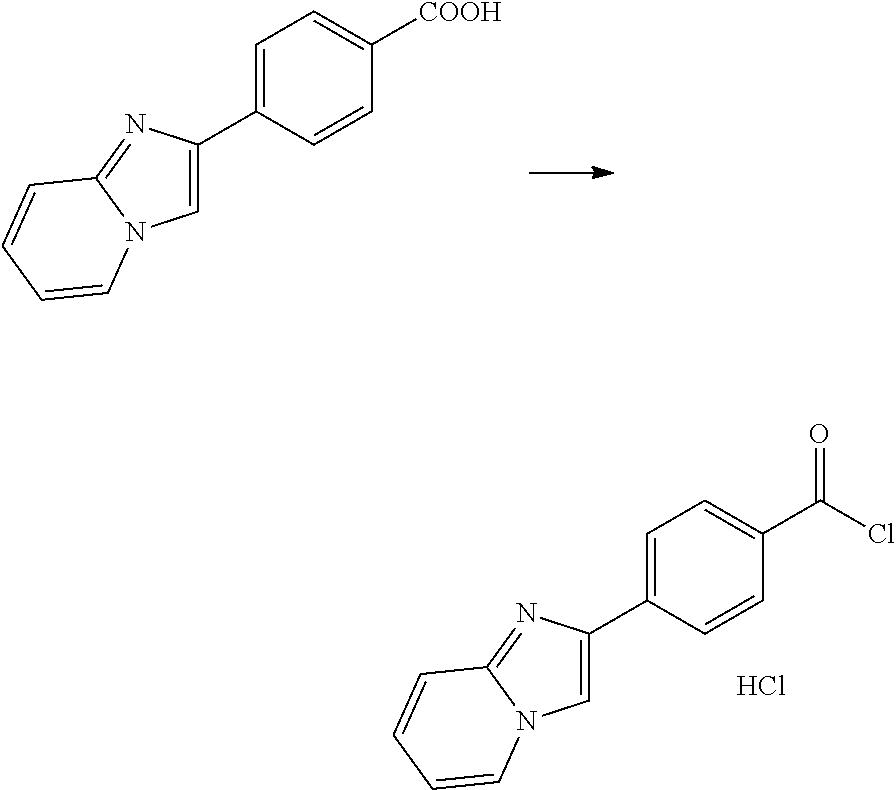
C1=C(C2=CN3C(=N2)C=CC=C3)C=CC(C(Cl)=O)=C1.Cl.C1=C(C2=CN3C(=N2)C=CC=C3)C=CC([COOH])=C1
